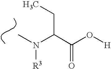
CN(C(C(O[H])=O)CC)[R3]
